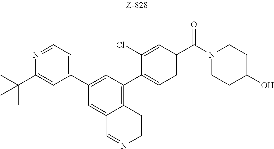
C1(O)CCN(C(C2=CC=C(C3=C4C(=CC(C5=CC=NC(C(C)(C)C)=C5)=C3)C=NC=C4)C(Cl)=C2)=O)CC1
